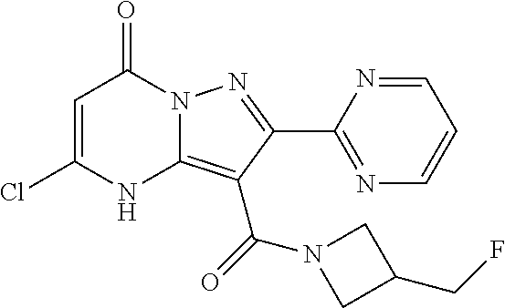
C1=C(Cl)NC2=C(C(=O)N3CC(CF)C3)C(C3=NC=CC=N3)=NN2C1=O
